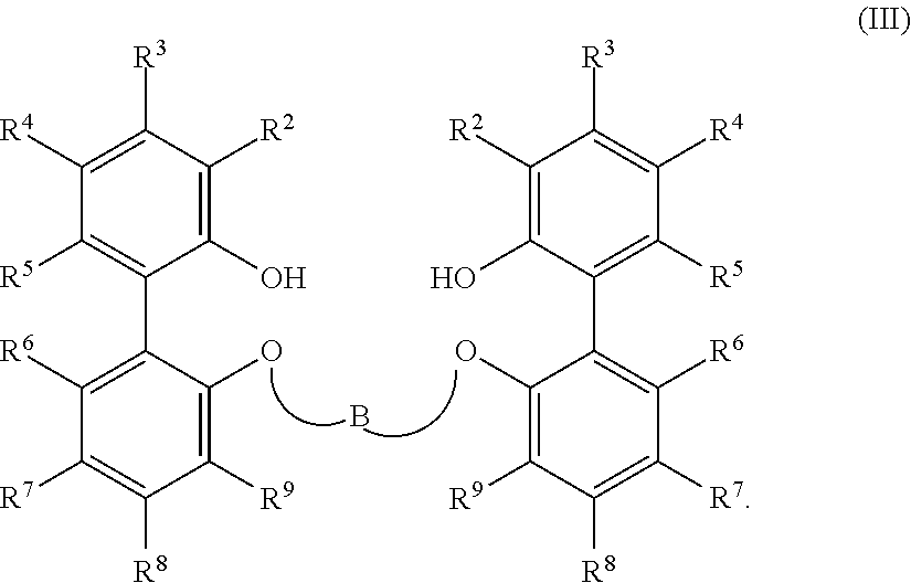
C1(O)=C([R2])C([R3])=C([R4])C([R5])=C1C1=C([R6])C([R7])=C([R8])C([R9])=C1O.C1(O)=C([R2])C([R3])=C([R4])C([R5])=C1C1=C([R6])C([R7])=C([R8])C([R9])=C1O.B
